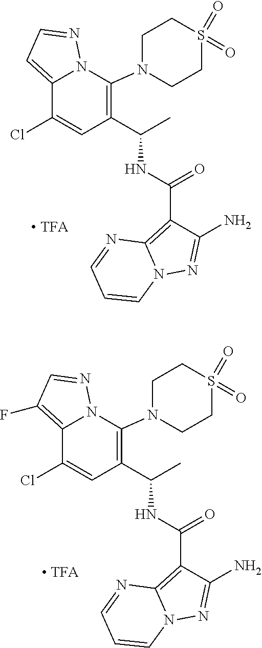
N1=CC=C2C(Cl)=CC(C(C)NC(=O)C3=C4N(N=C3N)C=CC=N4)=C(N3CCS(=O)(=O)CC3)N12.N1=CC(F)=C2C(Cl)=CC(C(C)NC(=O)C3=C4N(N=C3N)C=CC=N4)=C(N3CCS(=O)(=O)CC3)N12
